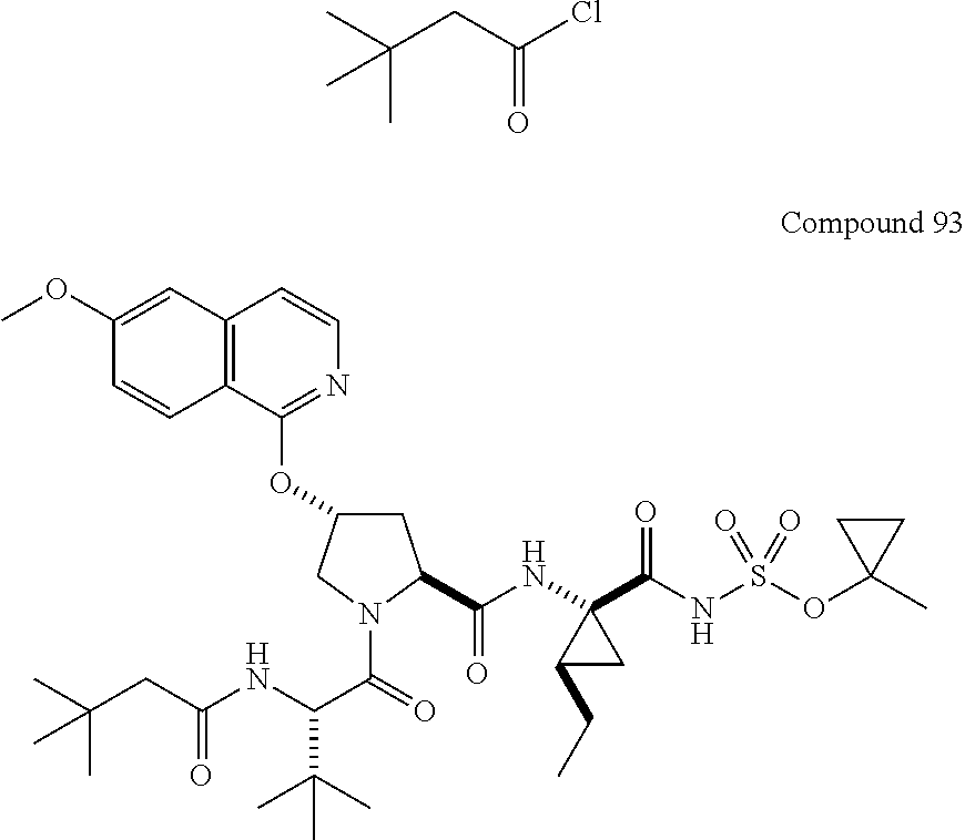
O=C(CC(C)(C)C)Cl.C12=C(C=C(OC)C=C1)C=CN=C2OC1CC(C(NC2(C(NS(OC3(C)CC3)(=O)=O)=O)C(CC)C2)=O)N(C(=O)C(NC(CC(C)(C)C)=O)C(C)(C)C)C1
